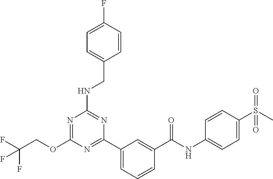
O(C1=NC(NCC2=CC=C(F)C=C2)=NC(C2=CC=CC(C(NC3=CC=C(S(C)(=O)=O)C=C3)=O)=C2)=N1)CC(F)(F)F
